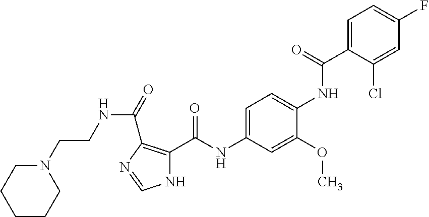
C1=C(C(NC2=CC=C(NC(C3=C(C(=O)NCCN4CCCCC4)N=CN3)=O)C=C2OC)=O)C(Cl)=CC(F)=C1
